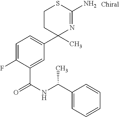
C1=C(F)C(C(NC(C2=CC=CC=C2)C)=O)=CC(C2(C)N=C(N)SCC2)=C1
